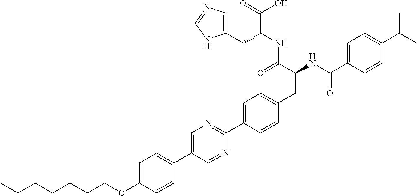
CCCCCCCOC1=CC=C(C2=CN=C(C3=CC=C(CC(NC(C4=CC=C(C(C)C)C=C4)=O)C(=O)NC(C(O)=O)CC4=CN=CN4)C=C3)N=C2)C=C1
